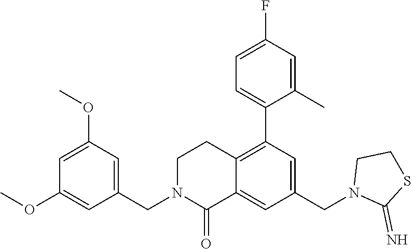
C1(OC)=CC(OC)=CC(CN2C(=O)C3=CC(CN4C(=N)SCC4)=CC(C4=CC=C(F)C=C4C)=C3CC2)=C1
